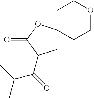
C1C(C(=O)C(C)C)C(=O)OC12CCOCC2
